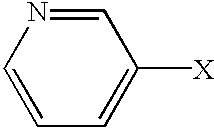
C1=NC=CC=C1[X]
